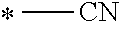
[CN]C
